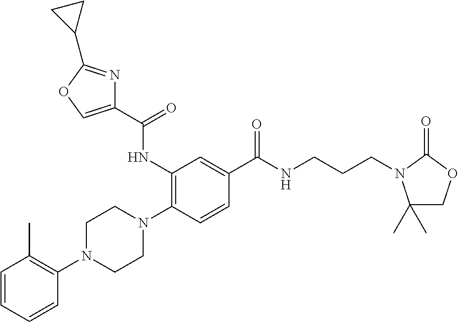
C1=CC=CC(N2CCN(C3=C(NC(C4=COC(C5CC5)=N4)=O)C=C(C(NCCCN4C(C)(C)COC4=O)=O)C=C3)CC2)=C1C
